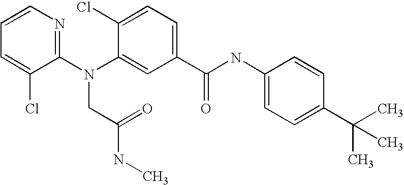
C1=CN=C(N(C2=CC(C(NC3=CC=C(C(C)(C)C)C=C3)=O)=CC=C2Cl)CC(NC)=O)C(Cl)=C1
